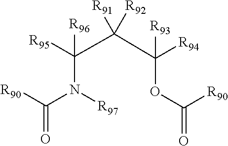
[R90]C(N(C([R95])([R96])C(C(OC(=O)[R90])([R94])[R93])([R92])[R91])[R97])=O
